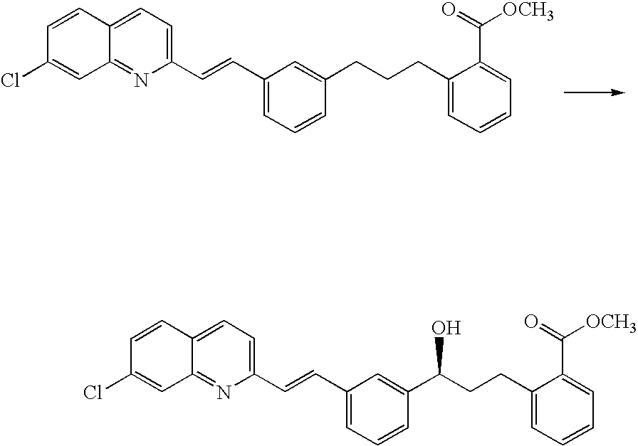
C1=CC2=CC=C(C=CC3=CC=CC(CCCC4=CC=CC=C4C([OCH3])=O)=C3)N=C2C=C1Cl.C1=CC2=CC=C(C=CC3=CC=CC(C(CCC4=CC=CC=C4C([OCH3])=O)O)=C3)N=C2C=C1Cl
